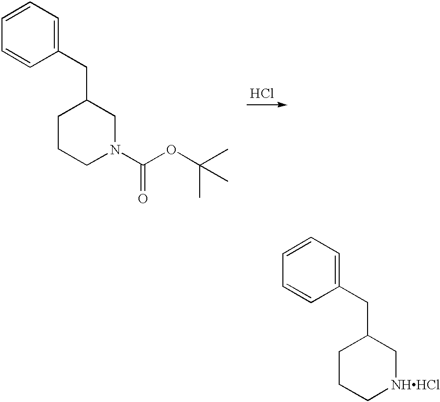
C1CCN(C(OC(C)(C)C)=O)CC1CC1=CC=CC=C1.Cl.C1CC[NHHCl]CC1CC1=CC=CC=C1
